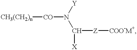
[CO](N(C([Z][COO-M+])[X])[Y])[CH3(CH2)n]
